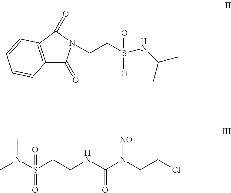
C12=C(C(=O)N(CCS(NC(C)C)(=O)=O)C1=O)C=CC=C2.CN(S(CCNC(=O)N([NO])CCCl)(=O)=O)C
